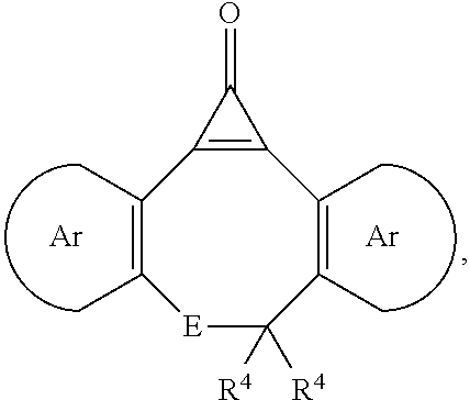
C1(C)=C(C)[E]C([R4])([R4])C(C)=C(C)C2=C1C2=O.[Ar].[Ar]
